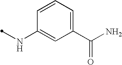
N(C1=CC(C(N)=O)=CC=C1)C
